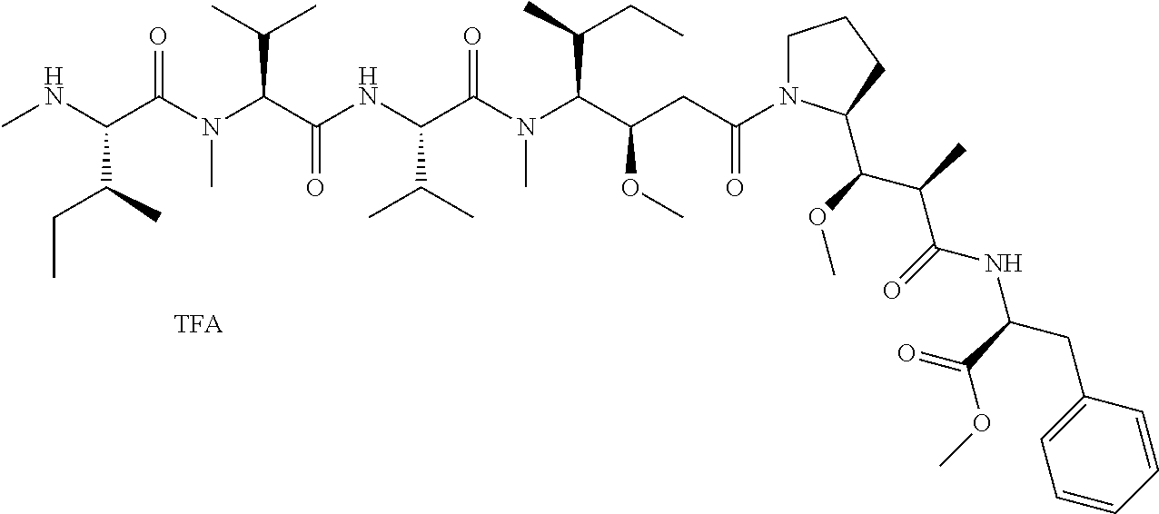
CNC(C(N(C(C(NC(C(N(C(C(CC(N1CCCC1C(C(C(NC(CC1=CC=CC=C1)C(=O)OC)=O)C)OC)=O)OC)C(C)CC)C)=O)C(C)C)=O)C(C)C)C)=O)C(C)CC
